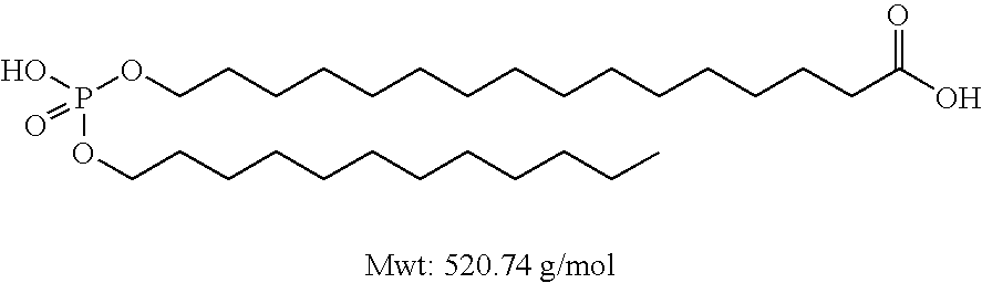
P(OCCCCCCCCCCCCCCCC(O)=O)(OCCCCCCCCCCCC)(=O)O
